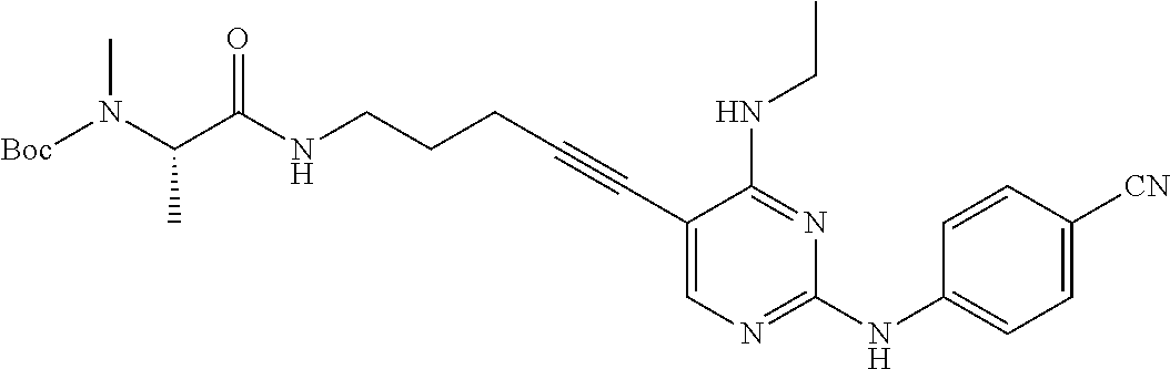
C(NCCCC#CC1=CN=C(NC2=CC=C([CN])C=C2)N=C1NCC)(=O)C(N(C)[Boc])C
